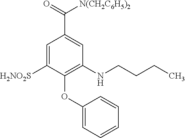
C1=C([H2NO2S])C(OC2=CC=CC=C2)=C(NCCCC)C=C1C(=O)[N(CH2C6H5)2]
